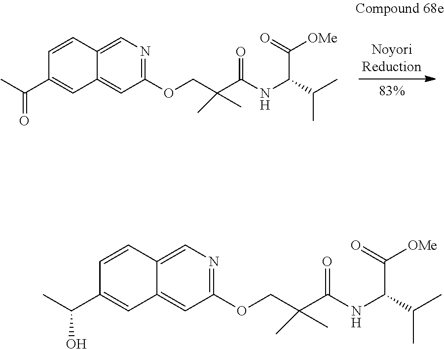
C1=CC2=CN=C(OCC(C(NC(C(=O)[OMe])C(C)C)=O)(C)C)C=C2C=C1C(C)=O.C1=CC2=CN=C(OCC(C(NC(C(=O)[OMe])C(C)C)=O)(C)C)C=C2C=C1C(C)O
